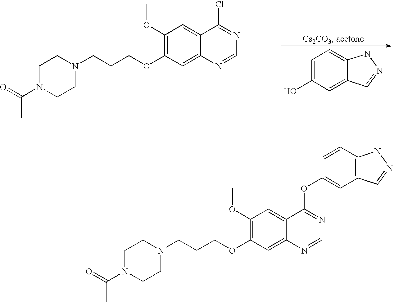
C1N(C(=O)C)CCN(CCCOC2=C(OC)C=C3C(=C2)N=CN=C3Cl)C1.C1=C(O)C=C2C(=C1)NN=C2.C1N(C(=O)C)CCN(CCCOC2=C(OC)C=C3C(=C2)N=CN=C3OC2=CC3=C(C=C2)NN=C3)C1
